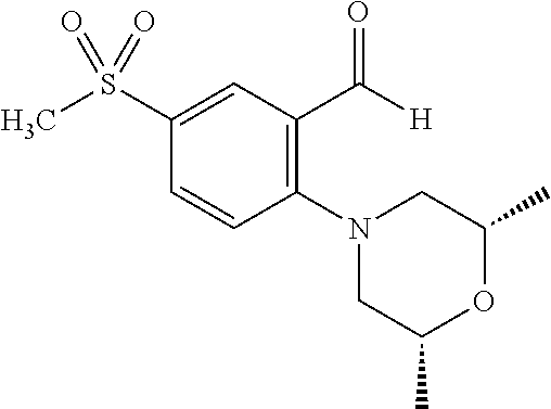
C1(N2CC(C)OC(C)C2)=C(C(=O)[H])C=C(S(C)(=O)=O)C=C1
